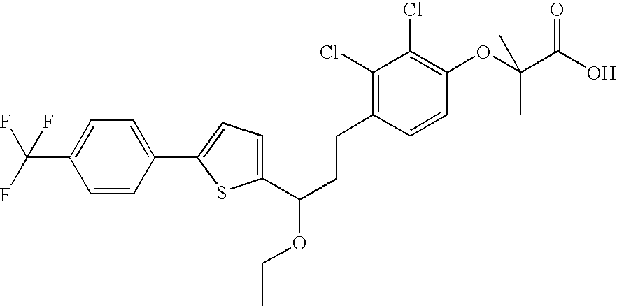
C1(C(CCC2=C(Cl)C(Cl)=C(OC(C(O)=O)(C)C)C=C2)OCC)=CC=C(C2=CC=C(C(F)(F)F)C=C2)S1
